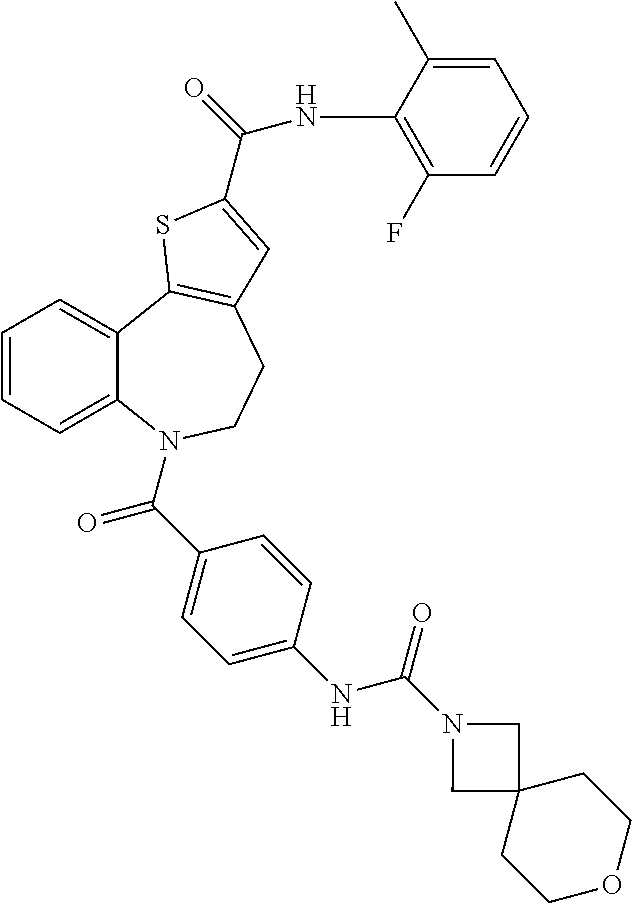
C1=CC=C2C(=C1)C1=C(CCN2C(C2=CC=C(NC(N3CC4(C3)CCOCC4)=O)C=C2)=O)C=C(C(NC2=C(F)C=CC=C2C)=O)S1
